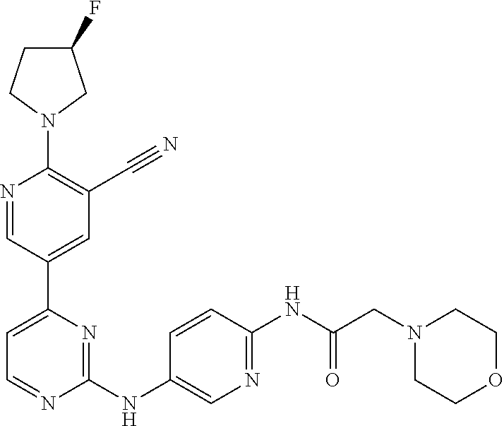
C1(F)CCN(C2=C(C#N)C=C(C3=CC=NC(NC4=CN=C(NC(CN5CCOCC5)=O)C=C4)=N3)C=N2)C1
